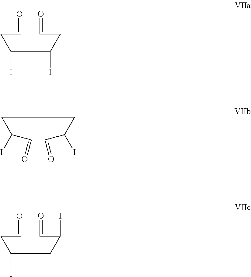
O=CCC(C(CC=O)I)I.O=CCC(CC(C=O)I)I.C(C(C=O)I)CC(C=O)I
